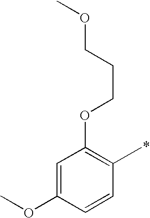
C1(C)=C(OCCCOC)C=C(OC)C=C1
